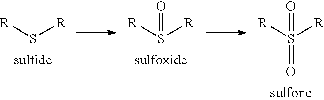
[R]S[R].[R]S([R])=O.[R]S([R])(=O)=O
